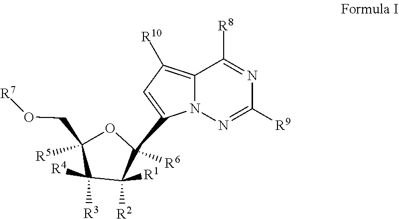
N1=C([R8])C2=C([R10])C=C(C3([R6])C([R1])([R2])C([R4])([R3])C(CO[R7])([R5])O3)N2N=C1[R9]
